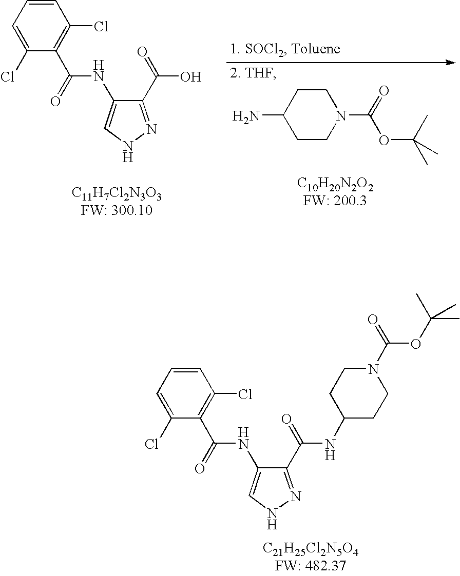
C1=CC=C(Cl)C(C(=O)NC2=CNN=C2C(=O)O)=C1Cl.[C11H7Cl2N3O3FW: 300.10].C1CC(N)CCN1C(=O)OC(C)(C)C.C1=CC=C(Cl)C(C(=O)NC2=CNN=C2C(=O)NC2CCN(C(=O)OC(C)(C)C)CC2)=C1Cl.[C21H25Cl2N5O4FW: 482.37]
